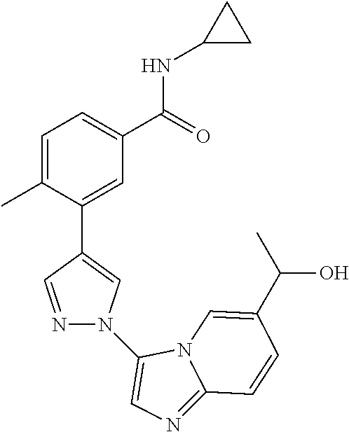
C1=C(C)C(C2=CN(C3=CN=C4N3C=C(C(C)O)C=C4)N=C2)=CC(C(=O)NC2CC2)=C1
